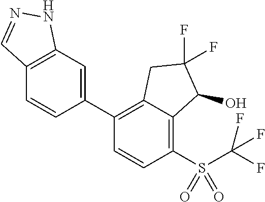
C1(C2=C3C(=C(S(C(F)(F)F)(=O)=O)C=C2)C(O)C(F)(F)C3)=CC2=C(C=C1)C=NN2
